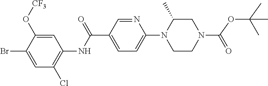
C(C1=CC=C(N2C(C)CN(C(OC(C)(C)C)=O)CC2)N=C1)(NC1=C(Cl)C=C(Br)C(O[CF3])=C1)=O
